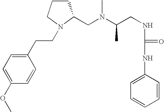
C(CNC(NC1=CC=CC=C1)=O)(N(C)CC1CCCN1CCC1=CC=C(OC)C=C1)C
